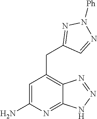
C1=C(N)N=C2C(=C1CC1=NN([Ph])N=C1)N=NN2
